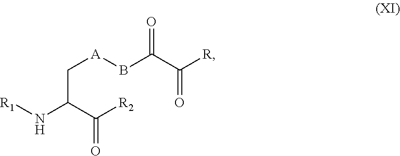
C([A]BC(C([R])=O)=O)C(N[R1])C([R2])=O
